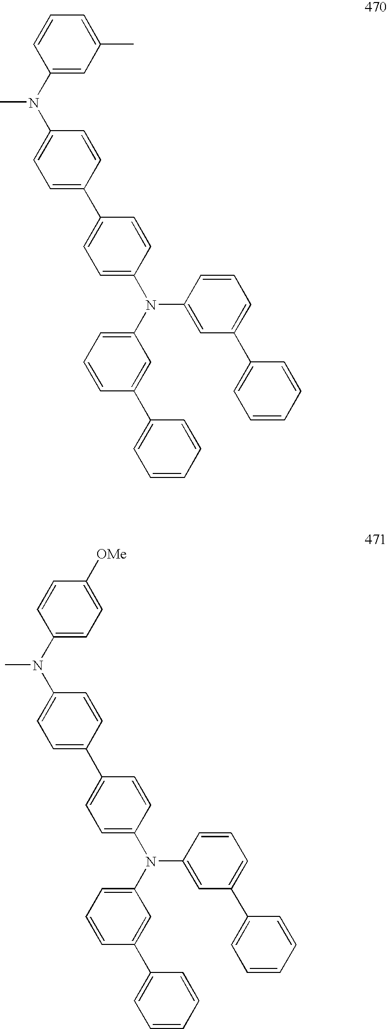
C1(C2=CC=C(N(C3=CC=CC(C4=CC=CC=C4)=C3)C3=CC(C4=CC=CC=C4)=CC=C3)C=C2)=CC=C(N(C2=CC(C)=CC=C2)C)C=C1.C1(C2=CC=C(N(C3=CC=CC(C4=CC=CC=C4)=C3)C3=CC(C4=CC=CC=C4)=CC=C3)C=C2)=CC=C(N(C2=CC=C([OMe])C=C2)C)C=C1
